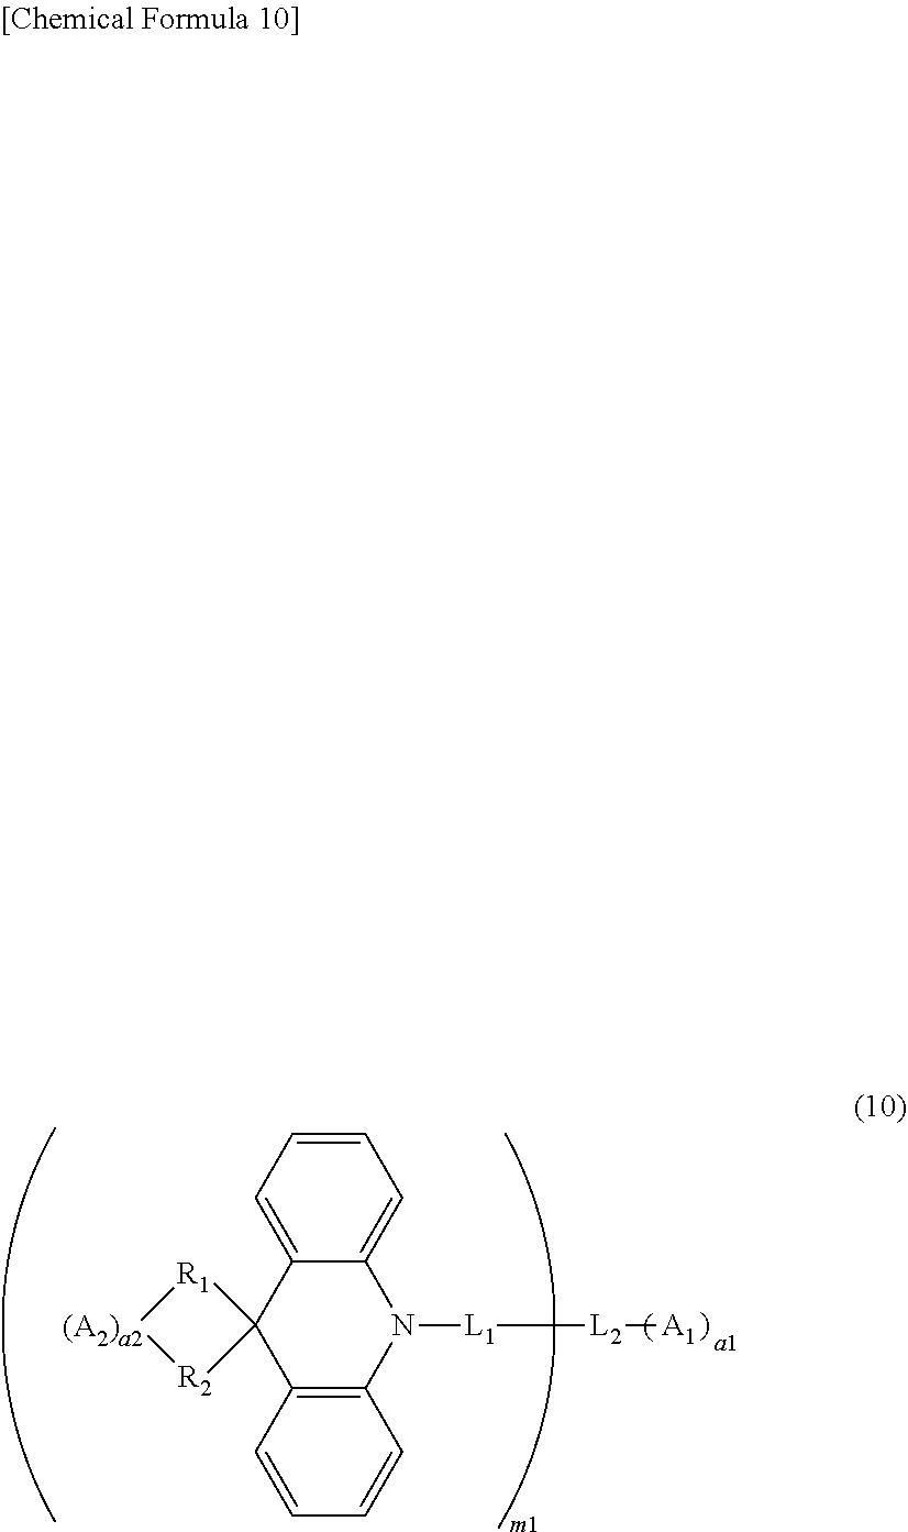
C1=CC2=C(C=C1)N([L1][L2][A1])C1=CC=CC=C1C21[R1][(A2)a2][R2]1
